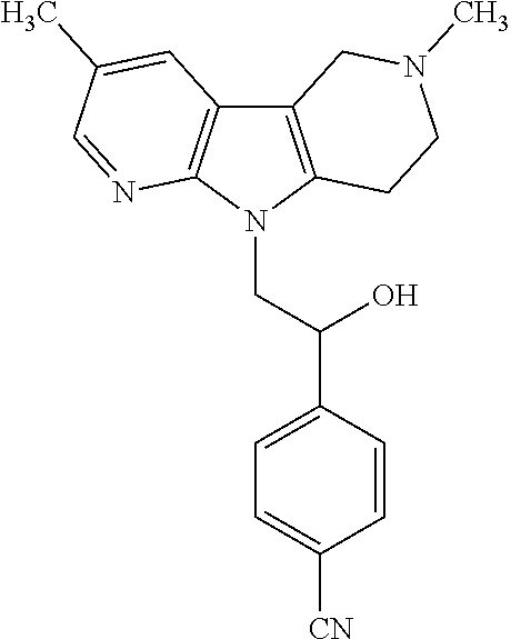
C12=C(N(CC(C3=CC=C([CN])C=C3)O)C3=C1C=C(C)C=N3)CCN(C)C2
